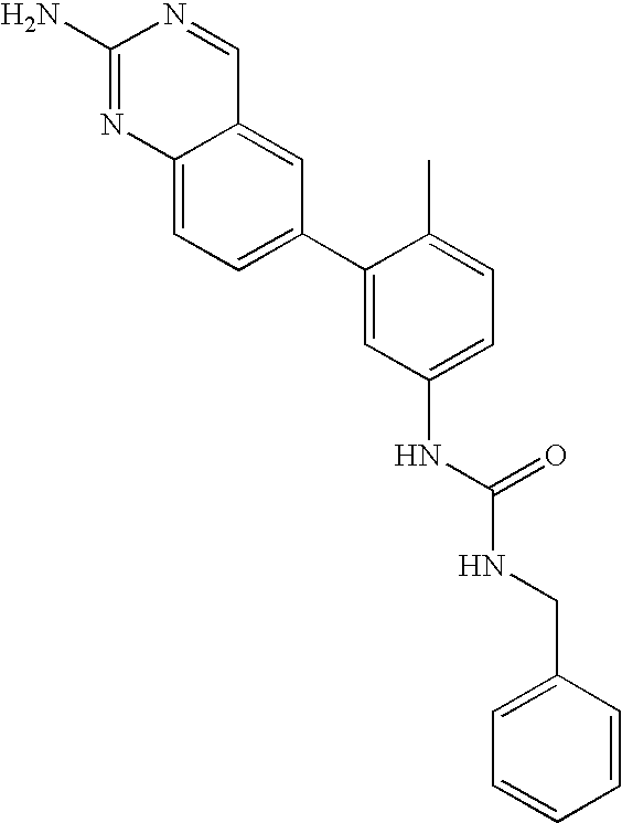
C1(C2=CC(NC(=O)NCC3=CC=CC=C3)=CC=C2C)=CC=C2C(=C1)C=NC(N)=N2
